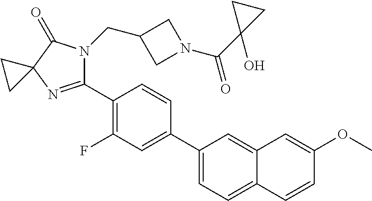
C1(C2=C(F)C=C(C3=CC=C4C(=C3)C=C(OC)C=C4)C=C2)=NC2(C(=O)N1CC1CN(C(C3(O)CC3)=O)C1)CC2
